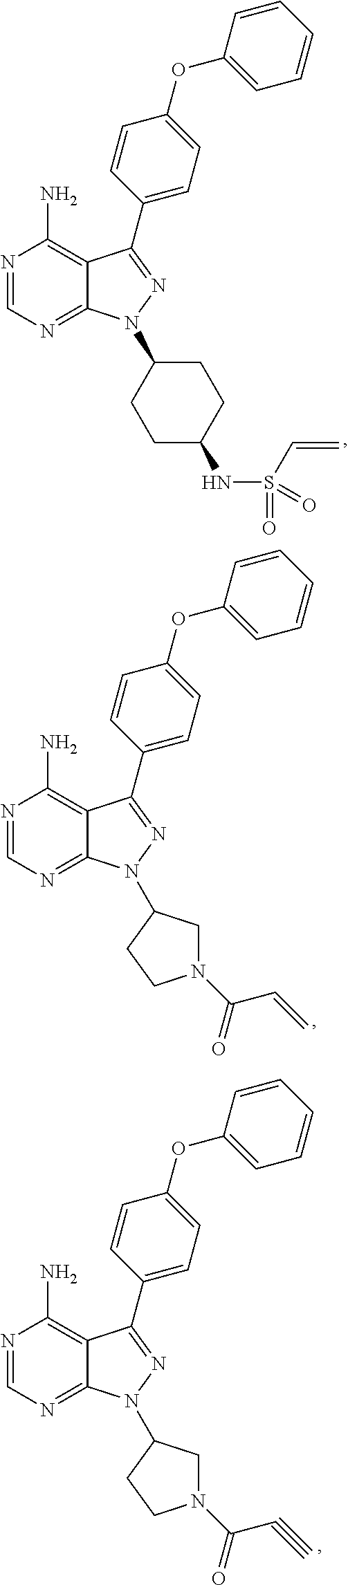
N1=CN=C2C(=C1N)C(C1=CC=C(OC3=CC=CC=C3)C=C1)=NN2C1CCC(NS(C=C)(=O)=O)CC1.N1=CN=C2C(=C1N)C(C1=CC=C(OC3=CC=CC=C3)C=C1)=NN2C1CN(C(C=C)=O)CC1.N1=CN=C2C(=C1N)C(C1=CC=C(OC3=CC=CC=C3)C=C1)=NN2C1CN(C(C#C)=O)CC1
